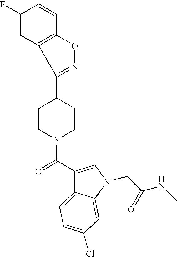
C1(F)=CC2=C(C=C1)ON=C2C1CCN(C(=O)C2=CN(CC(NC)=O)C3=CC(Cl)=CC=C23)CC1
